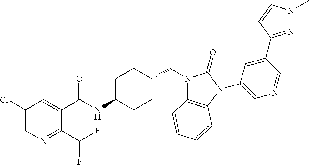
C1(Cl)=CN=C(C(F)F)C(C(NC2CCC(CN3C4=C(N(C5=CN=CC(C6=NN(C)C=C6)=C5)C3=O)C=CC=C4)CC2)=O)=C1
